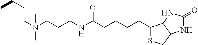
C(CCC)N(CCCNC(CCCCC1SCC2C1NC(=O)N2)=O)(C)C
